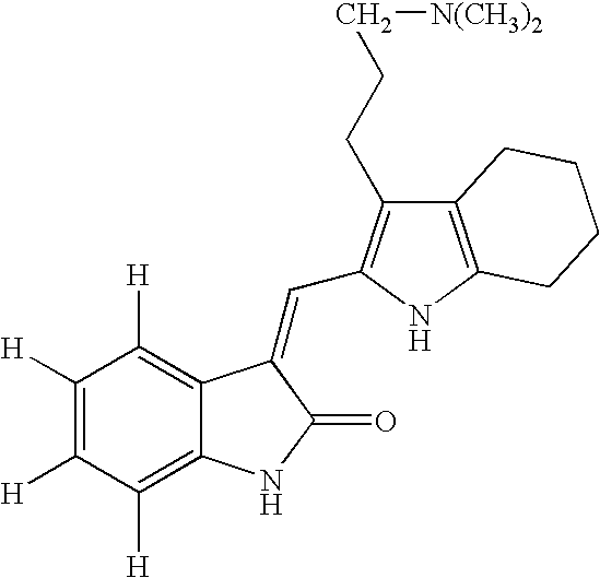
C1([H])=C([H])C([H])=C2C(=C1[H])C(=CC1=C(CCC[N(CH3)2])C3=C(N1)CCCC3)C(=O)N2
